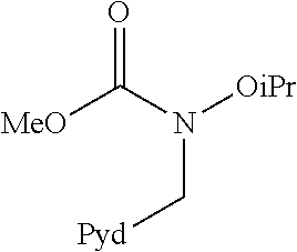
C(N(C([MeO])=O)[OiPr])[Pyd]
